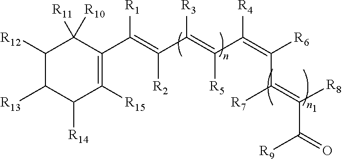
C1([R12])C([R13])C([R14])C([R15])=C(C(=C(C(=C(C(=C([R6])C(=C([R8])C(=O)[R9])[R7])[R4])[R5])[R3])[R2])[R1])C1([R11])[R10]
